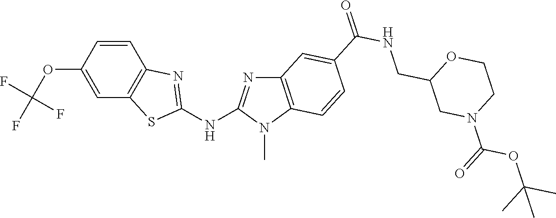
O(C1=CC2=C(C=C1)N=C(NC1=NC3=C(N1C)C=CC(C(NCC1CN(C(=O)OC(C)(C)C)CCO1)=O)=C3)S2)C(F)(F)F
